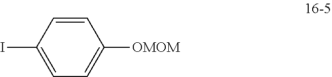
C1=C(I)C=CC([OMOM])=C1
